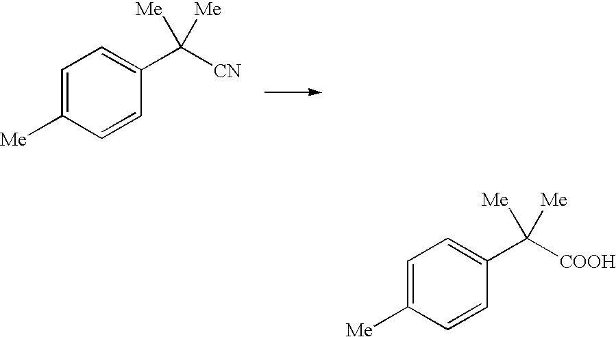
C1=C([Me])C=CC(C([COOH])([Me])[Me])=C1.C1=C([Me])C=CC(C([CN])([Me])[Me])=C1
